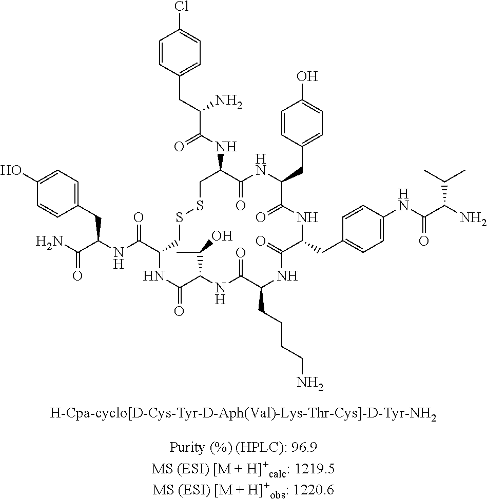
C1=CC(CC(C(NC2C(=O)NC(CC3=CC=C(O)C=C3)C(=O)NC(CC3=CC=C(NC(C(N)C(C)C)=O)C=C3)C(=O)NC(CCCCN)C(=O)NC(C(C)O)C(=O)NC(C(NC(C(N)=O)CC3=CC=C(O)C=C3)=O)CSSC2)=O)N)=CC=C1Cl
